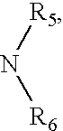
N([R5])[R6]
